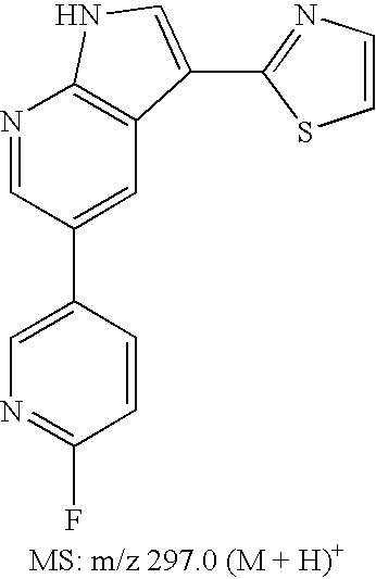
C1(C2=CN=C(F)C=C2)=CC2=C(N=C1)NC=C2C1=NC=CS1
